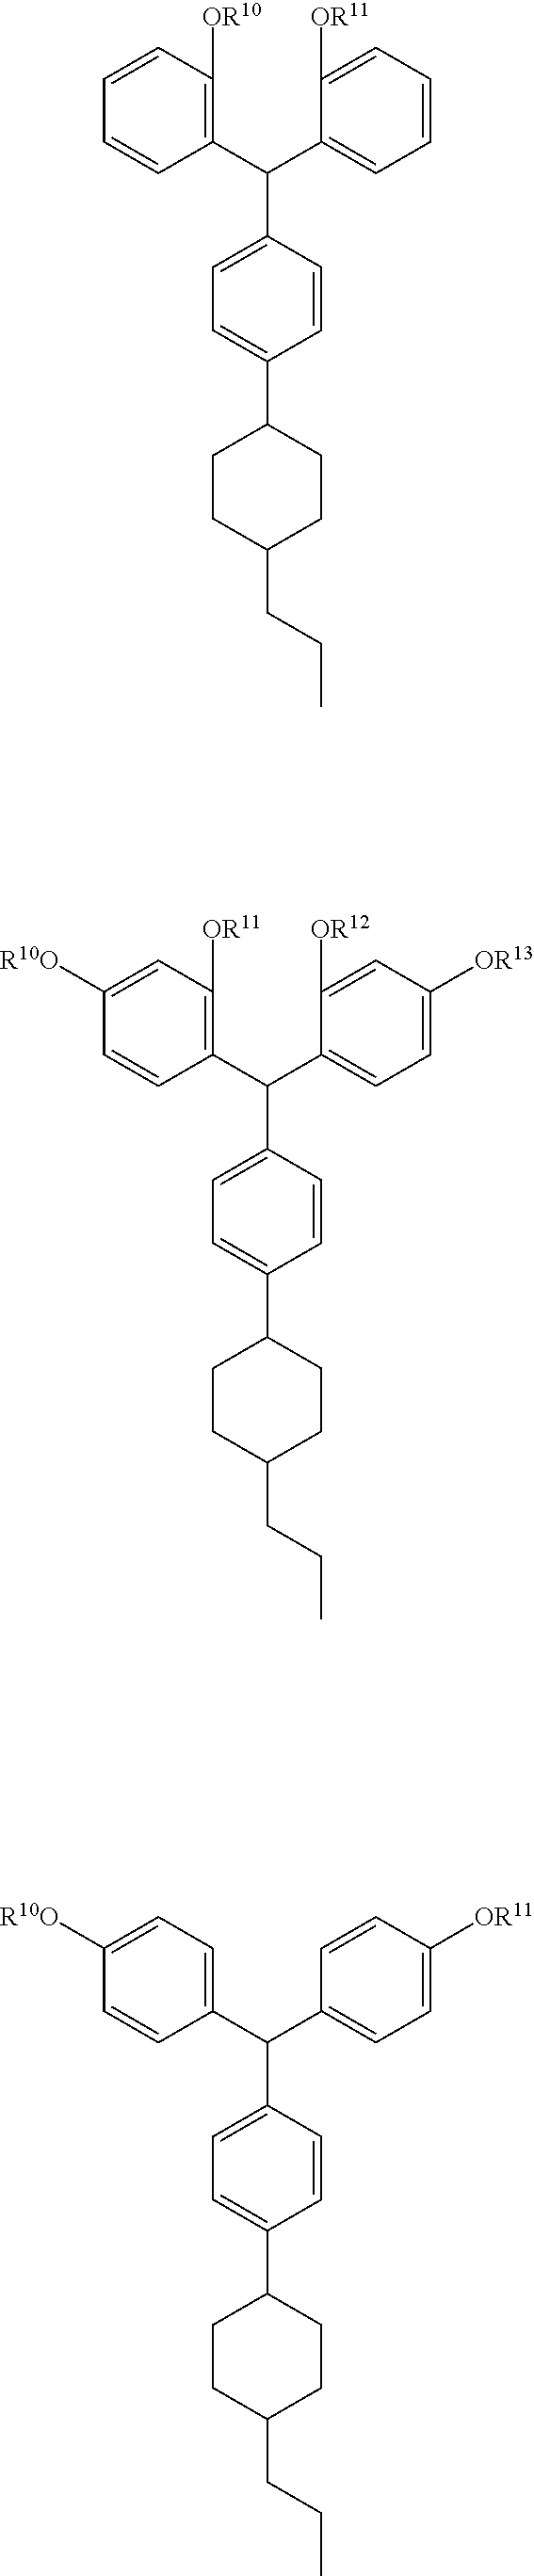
C1=C(C(C2=C([OR10])C=CC=C2)C2=CC=C(C3CCC(CCC)CC3)C=C2)C([OR11])=CC=C1.C1(C(C2=CC=C([R10O])C=C2)C2=CC=C(C3CCC(CCC)CC3)C=C2)=CC=C([OR11])C=C1.C1=C(C(C2=C([OR11])C=C([R10O])C=C2)C2=CC=C(C3CCC(CCC)CC3)C=C2)C([OR12])=CC([OR13])=C1
